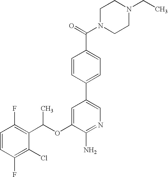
C1(OC(C2=C(F)C=CC(F)=C2Cl)C)=CC(C2=CC=C(C(=O)N3CCN(CC)CC3)C=C2)=CN=C1N
